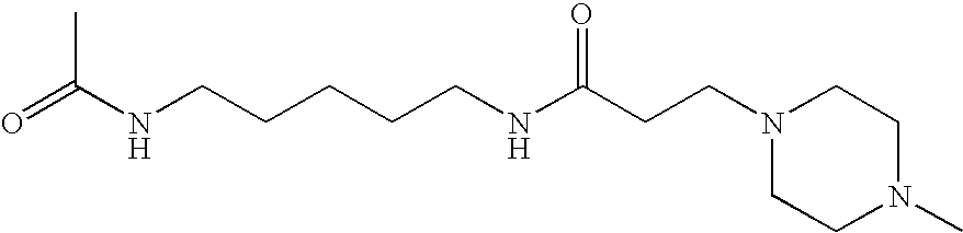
O=C(NCCCCCNC(CCN1CCN(C)CC1)=O)C
